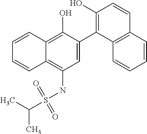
C1=C(C2=C(O)C=CC3=C2C=CC=C3)C(O)=C2C(=C1NS(C(C)C)(=O)=O)C=CC=C2
